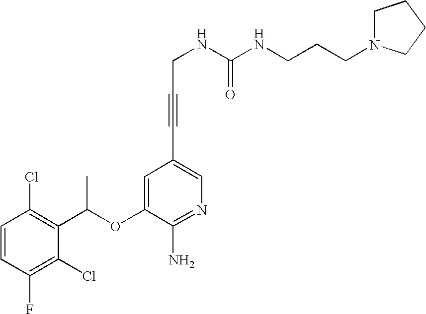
C1=CC(Cl)=C(C(OC2=CC(C#CCNC(=O)NCCCN3CCCC3)=CN=C2N)C)C(Cl)=C1F
